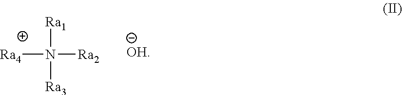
[Ra4]N([Ra1])([Ra3])[Ra2]
